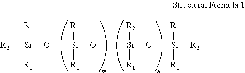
[R2][Si]([R1])(O[Si](O[Si](O[Si]([R2])([R1])[R1])([R2])[R1])([R1])[R1])[R1]
